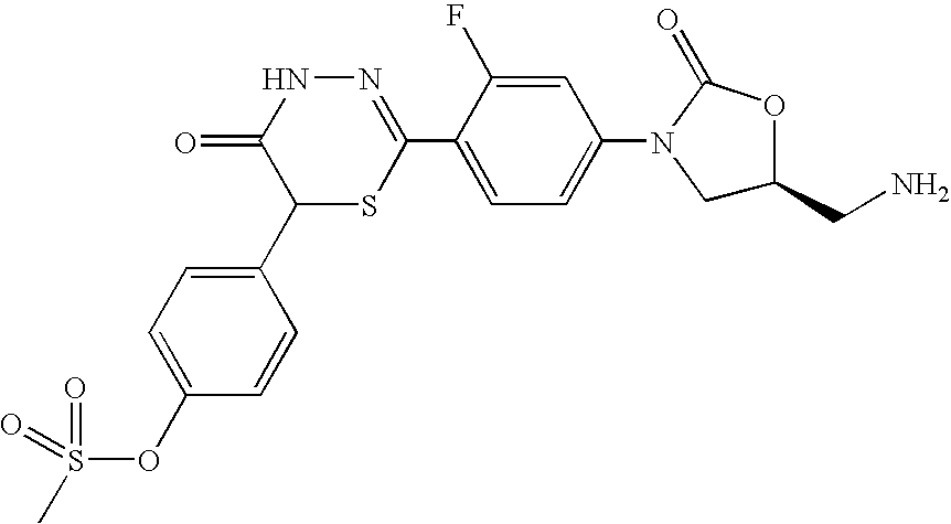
N1=C(C2=CC=C(N3CC(CN)OC3=O)C=C2F)SC(C2=CC=C(OS(=O)(=O)C)C=C2)C(=O)N1
